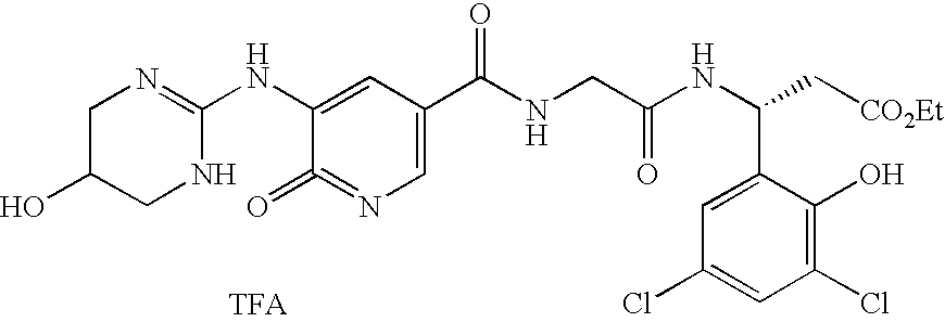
C1(NC2=NCC(O)CN2)=CC(C(NCC(NC(C[CO2Et])C2=CC(Cl)=CC(Cl)=C2O)=O)=O)=CN=C1=O
